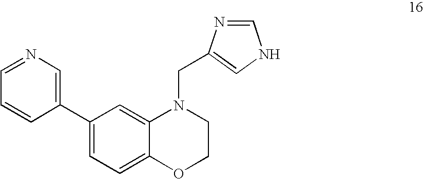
C1(C2=CN=CC=C2)=CC=C2C(=C1)N(CC1=CNC=N1)CCO2
